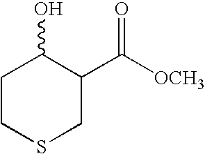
C1CSCC(C(=O)[OCH3])C1O
